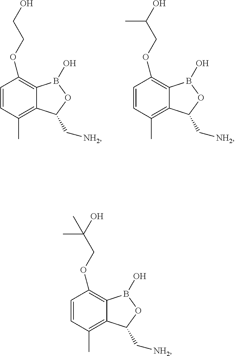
C12=C(C)C=CC(OCC(O)(C)C)=C1B(O)OC2C[NH2].C12=C(C)C=CC(OCCO)=C1B(O)OC2C[NH2].C12=C(C)C=CC(OCC(O)C)=C1B(O)OC2C[NH2]
